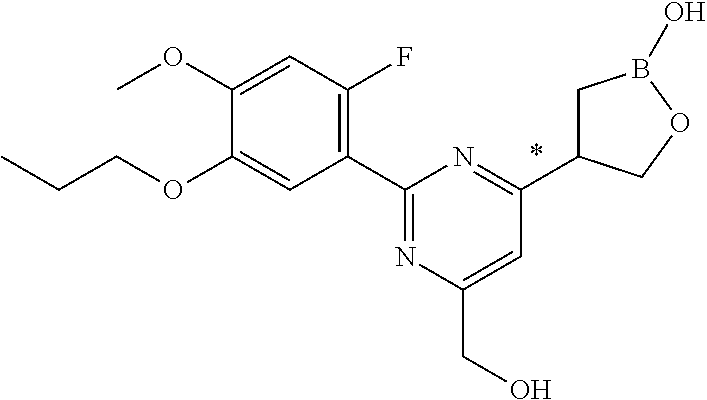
C1(C2=NC(CO)=CC(C3CB(O)OC3)=N2)=C(F)C=C(OC)C(OCCC)=C1
